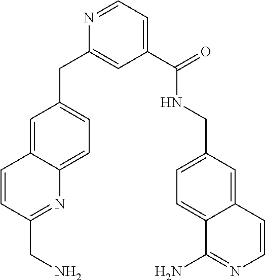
C1(C(NCC2=CC=C3C(=C2)C=CN=C3N)=O)=CC=NC(CC2=CC=C3C(=C2)C=CC(CN)=N3)=C1
